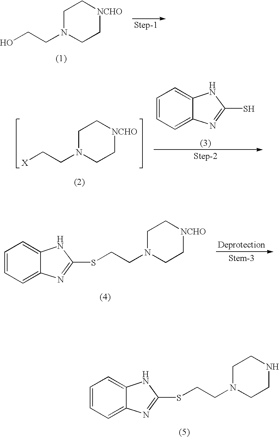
C1N(CCO)CC[NCHO]C1.C1=CC=C2C(=C1)NC(SCCN1CC[NCHO]CC1)=N2.C1=CC=C2C(=C1)NC(SCCN1CCNCC1)=N2.C1N(CC[X])CC[NCHO]C1.C1=CC=C2C(=C1)NC(S)=N2
